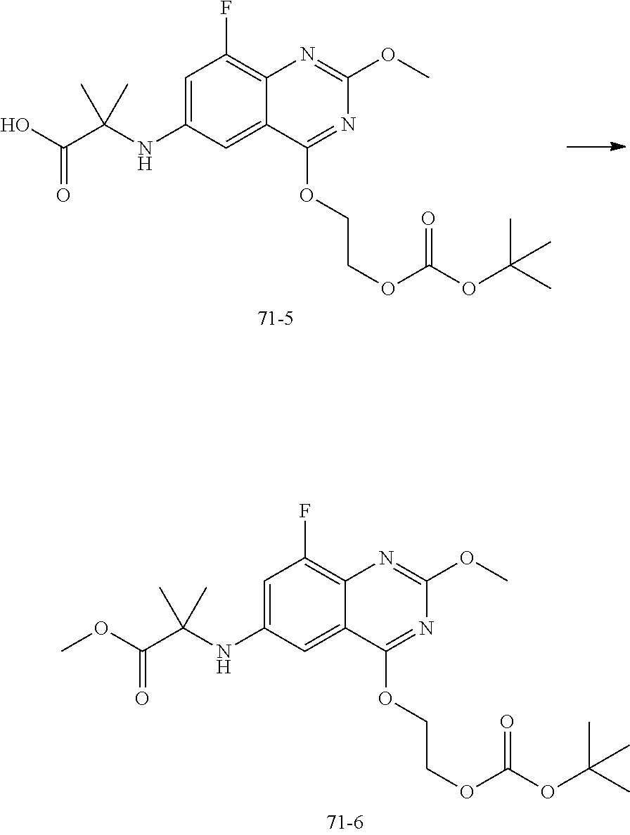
C(OC(C)(C)C)(=O)OCCOC1=NC(OC)=NC2=C(F)C=C(NC(C(O)=O)(C)C)C=C12.C(OC(C)(C)C)(=O)OCCOC1=NC(OC)=NC2=C(F)C=C(NC(C(OC)=O)(C)C)C=C12
